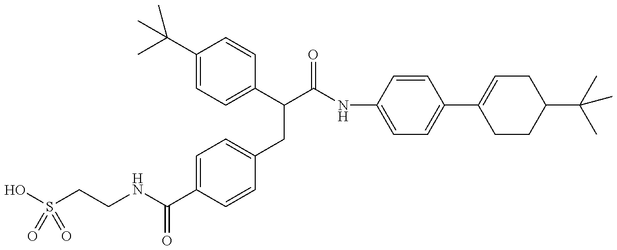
OS(CCNC(C1=CC=C(CC(C(=O)NC2=CC=C(C3=CCC(C(C)(C)C)CC3)C=C2)C2=CC=C(C(C)(C)C)C=C2)C=C1)=O)(=O)=O
